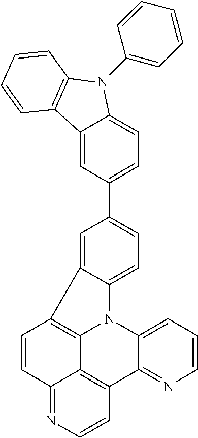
C12=CC(C3=CC=C4C(=C3)C3=C5N4C4=CC=CN=C4C4=C5C(=NC=C4)C=C3)=CC=C1N(C1=CC=CC=C1)C1=C2C=CC=C1
